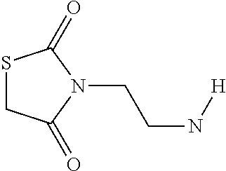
S1CC(=O)N(CCN[H])C1=O
